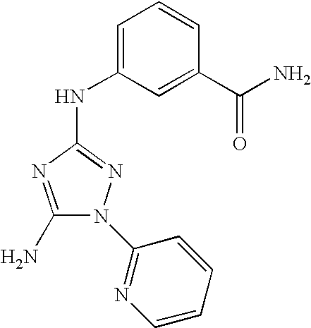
C1(N)=NC(NC2=CC=CC(C(N)=O)=C2)=NN1C1=NC=CC=C1
